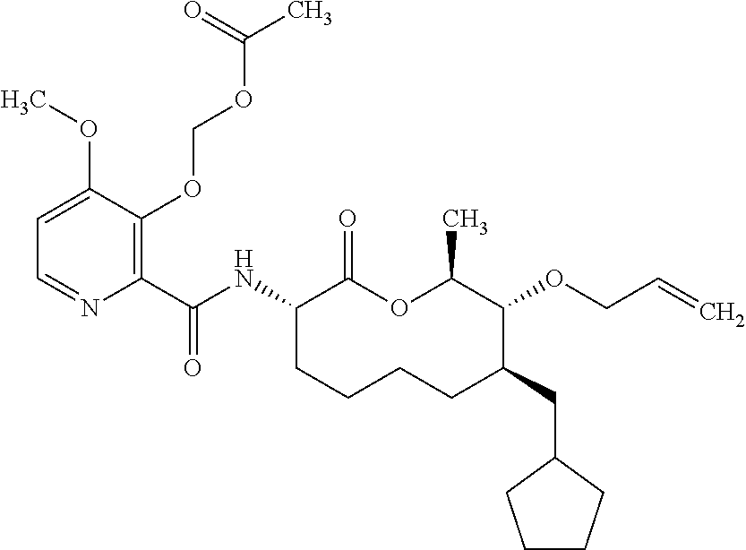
C1(C(NC2C(=O)OC(C)C(OCC=C)C(CC3CCCC3)CCCC2)=O)=C(OCOC(C)=O)C(OC)=CC=N1
